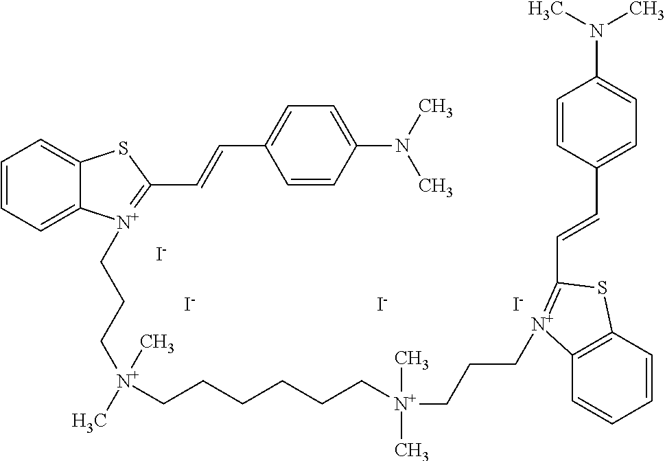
C1=CC=C2C(=C1)SC(C=CC1=CC=C(N(C)C)C=C1)=[N+]2CCC[N+](CCCCCC[N+](CCC[N+]1=C(C=CC2=CC=C(N(C)C)C=C2)SC2=C1C=CC=C2)(C)C)(C)C.[I-].[I-].[I-].[I-]
